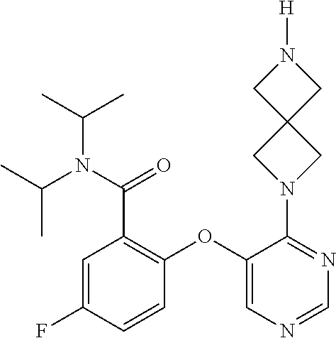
C1=C(F)C=CC(OC2=CN=CN=C2N2CC3(C2)CN([H])C3)=C1C(N(C(C)C)C(C)C)=O
